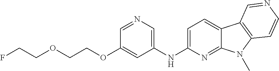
N(C1=CC=C2C(=N1)N(C)C1=C2C=NC=C1)C1=CN=CC(OCCOCCF)=C1
